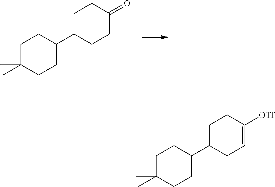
C1(C2CCC(C)(C)CC2)CCC(=O)CC1.C1(C2CCC(C)(C)CC2)CC=C([OTf])CC1
